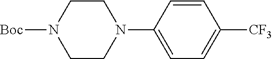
N1(C2=CC=C([CF3])C=C2)CCN([Boc])CC1
